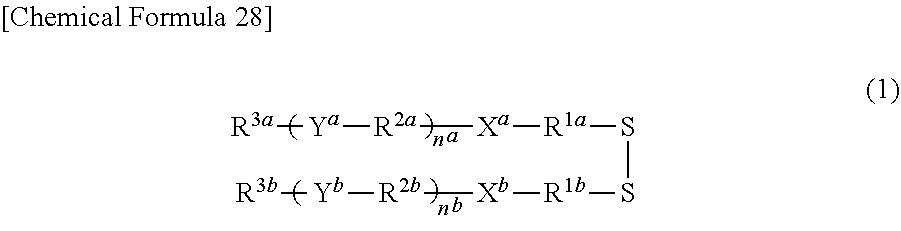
[R3a][Ya][R2a][Xa][R1a]SS[R1b][Xb][R2b][Yb][R3b]
